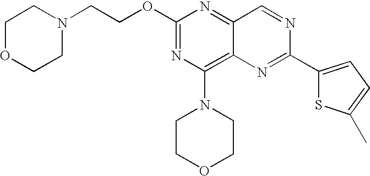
C1(OCCN2CCOCC2)=NC(N2CCOCC2)=C2C(=N1)C=NC(C1=CC=C(C)S1)=N2
